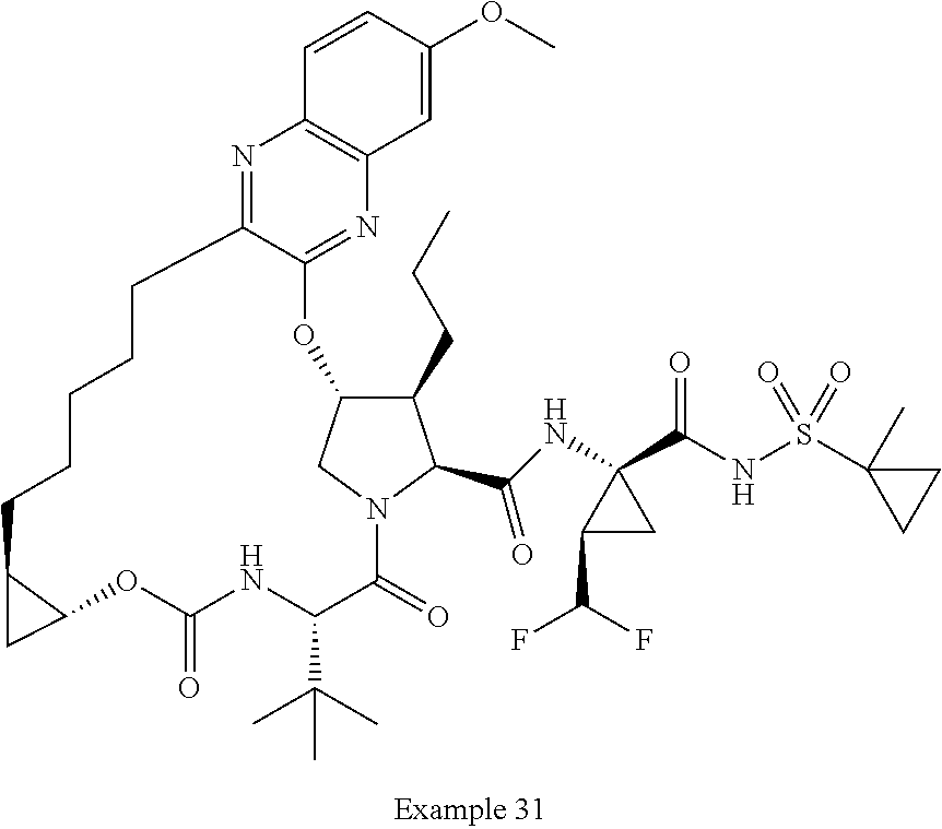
N1=C2C(=NC3=C1C=CC(OC)=C3)OC1C(CCC)C(C(NC3(C(NS(C4(C)CC4)(=O)=O)=O)CC3C(F)F)=O)N(C1)C(=O)C(C(C)(C)C)NC(=O)OC1C(CCCCC2)C1
